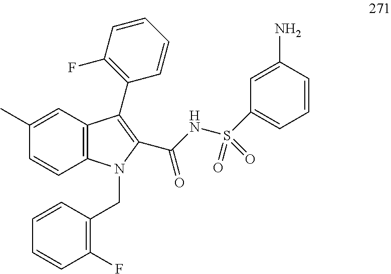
C1(C)=CC2=C(C=C1)N(CC1=C(F)C=CC=C1)C(C(=O)NS(C1=CC=CC(N)=C1)(=O)=O)=C2C1=C(F)C=CC=C1
